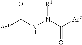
[Ar1]C(=O)NN(C(=O)[Ar2])[R1]
